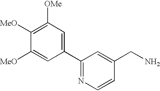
C1([MeO])=C([OMe])C=C(C2=NC=CC(CN)=C2)C=C1[MeO]
